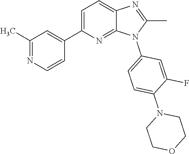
C1(C)=NC2=CC=C(C3=CC(C)=NC=C3)N=C2N1C1=CC=C(N2CCOCC2)C(F)=C1
